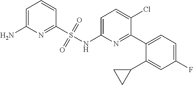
C1=C(N)N=C(S(NC2=CC=C(Cl)C(C3=CC=C(F)C=C3C3CC3)=N2)(=O)=O)C=C1
